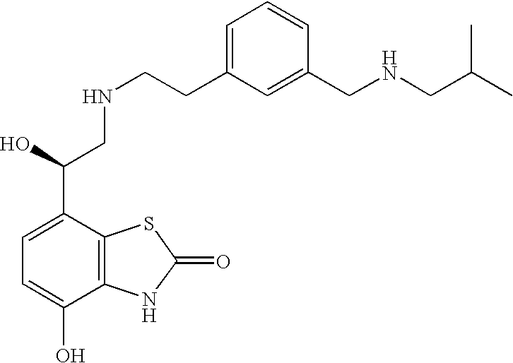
C12=C(C(C(O)CNCCC3=CC=CC(CNCC(C)C)=C3)=CC=C1O)SC(=O)N2
